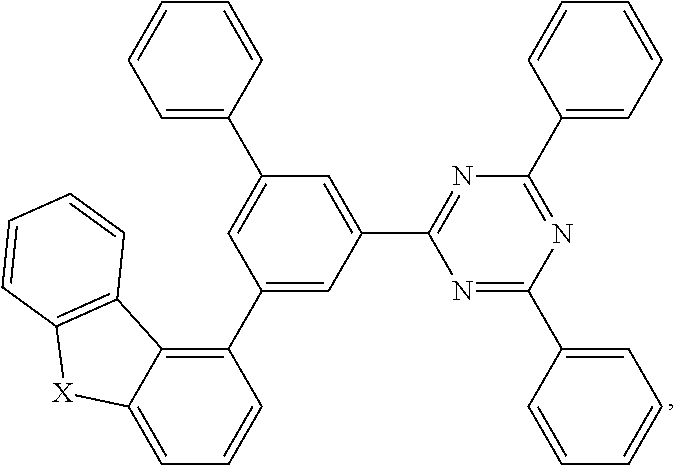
C1=C(C2=CC(C3=C4C(=CC=C3)[X]C3=C4C=CC=C3)=CC(C3=NC(C4=CC=CC=C4)=NC(C4=CC=CC=C4)=N3)=C2)C=CC=C1
